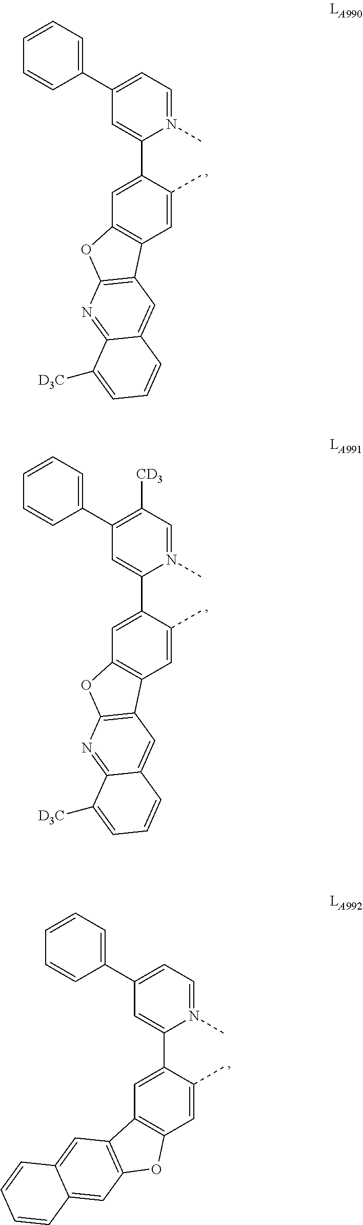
C1(C2=CC=N(C)C(C3=CC4=C(C=C3C)C3=C(O4)N=C4C(=C3)C=CC=C4[D3C])=C2)=CC=CC=C1.C1(C2=C([CD3])C=N(C)C(C3=CC4=C(C=C3C)C3=C(O4)N=C4C(=C3)C=CC=C4[D3C])=C2)=CC=CC=C1.C1(C2=CC=N(C)C(C3=CC4=C(C=C3C)OC3=C4C=C4C(=C3)C=CC=C4)=C2)=CC=CC=C1
